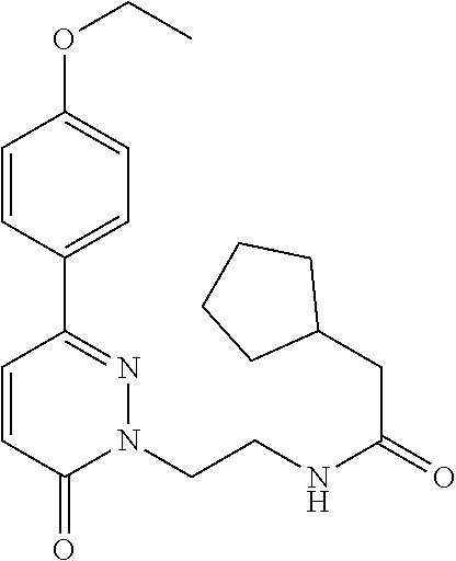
C1=CC(C2=NN(CCNC(=O)CC3CCCC3)C(=O)C=C2)=CC=C1OCC
